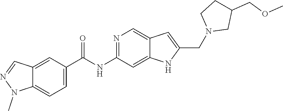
C1(NC(C2=CC=C3C(=C2)C=NN3C)=O)=NC=C2C(=C1)NC(CN1CC(COC)CC1)=C2
